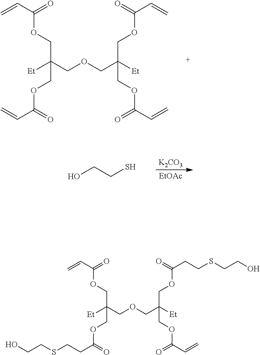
[K2CO3].[EtOAc].OCCS.[Et]C(COCC([Et])(COC(C=C)=O)COC(C=C)=O)(COC(C=C)=O)COC(C=C)=O.[Et]C(COCC([Et])(COC(CCSCCO)=O)COC(C=C)=O)(COC(C=C)=O)COC(CCSCCO)=O
